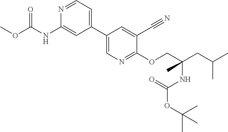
C1(C2=CC=NC(NC(OC)=O)=C2)=CN=C(OCC(CC(C)C)(C)NC(=O)OC(C)(C)C)C(C#N)=C1
